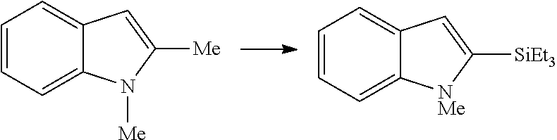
C1=CC=C2C(=C1)C=C([Me])N2[Me].C1=CC=C2C(=C1)C=C([SiEt3])[NMe]2
